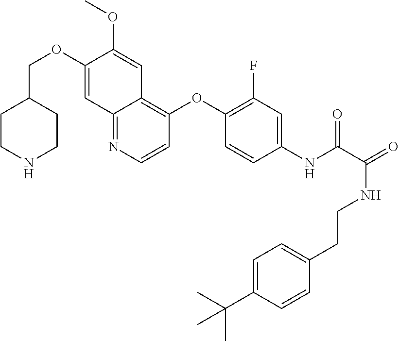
C1CNCCC1COC1=CC2=NC=CC(OC3=C(F)C=C(NC(=O)C(NCCC4=CC=C(C(C)(C)C)C=C4)=O)C=C3)=C2C=C1OC
